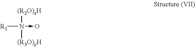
[R1]N([(R2O)xH])([(R3O)yH])->O
